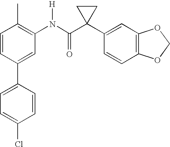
C1(N(C(C2(C3=CC4=C(C=C3)OCO4)CC2)=O)[H])=C(C)C=CC(C2=CC=C(Cl)C=C2)=C1
